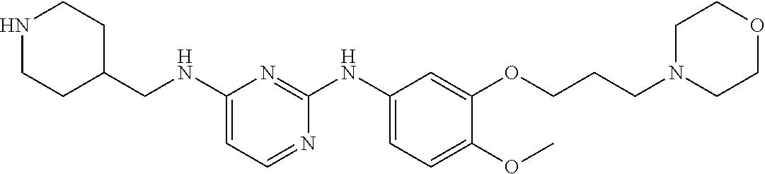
C1(NCC2CCNCC2)=CC=NC(NC2=CC=C(OC)C(OCCCN3CCOCC3)=C2)=N1
